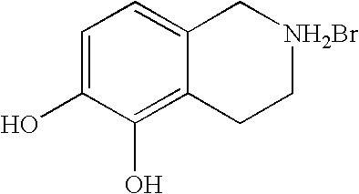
C1=C(O)C(O)=C2C(=C1)C[NH2Br]CC2
